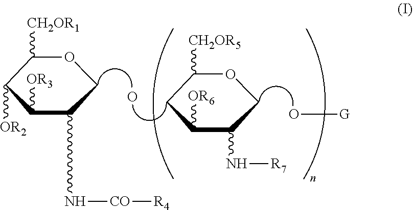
C1([CH2OR1])C([OR2])C([OR3])C(N[CO][R4])CO1.O.C1([CH2OR5])CC([OR6])C(N[R7])CO1.O[G]
